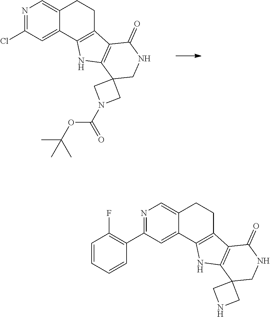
N1=C(Cl)C=C2C(=C1)CCC1=C2NC2=C1C(=O)NCC21CN(C(OC(C)(C)C)=O)C1.N1=C(C2=C(F)C=CC=C2)C=C2C(=C1)CCC1=C2NC2=C1C(=O)NCC21CNC1
